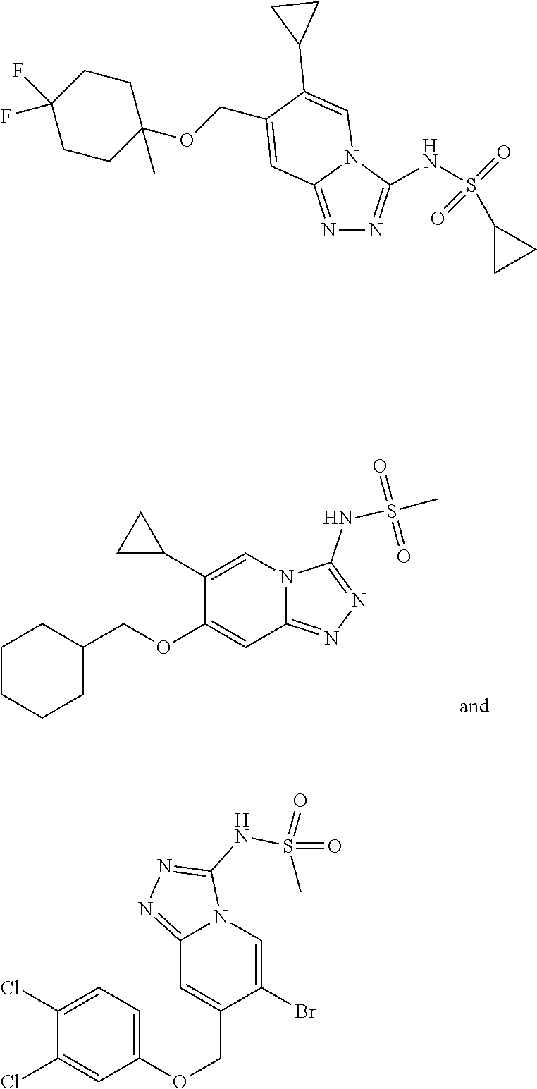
C1(C2CC2)=CN2C(=NN=C2NS(C)(=O)=O)C=C1OCC1CCCCC1.N1=C2N(C(NS(C3CC3)(=O)=O)=N1)C=C(C1CC1)C(COC1(C)CCC(F)(F)CC1)=C2.C12=NN=C(NS(=O)(=O)C)N1C=C(Br)C(COC1=CC=C(Cl)C(Cl)=C1)=C2
